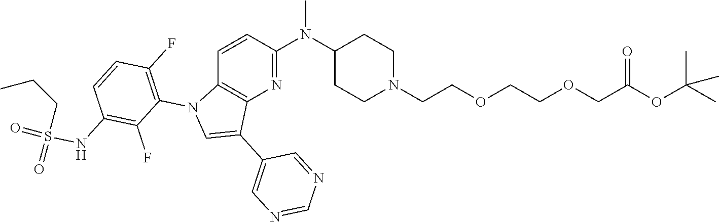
CN(C1CCN(CCOCCOCC(OC(C)(C)C)=O)CC1)C1=NC2=C(C=C1)N(C1=C(F)C=CC(NS(CCC)(=O)=O)=C1F)C=C2C1=CN=CN=C1
